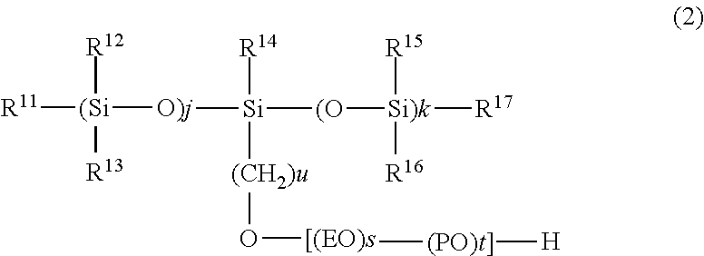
[R11][(Si]([O)j][Si]([(O][Si)k]([R17])([R15])[R16])([R14])[(CH2)u]O[[(EO)s][(PO)t]][H])([R12])[R13]
